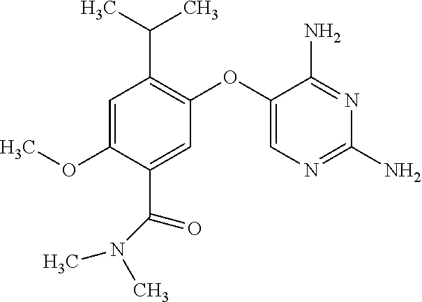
C1=C(OC)C(C(=O)N(C)C)=CC(OC2=CN=C(N)N=C2N)=C1C(C)C
